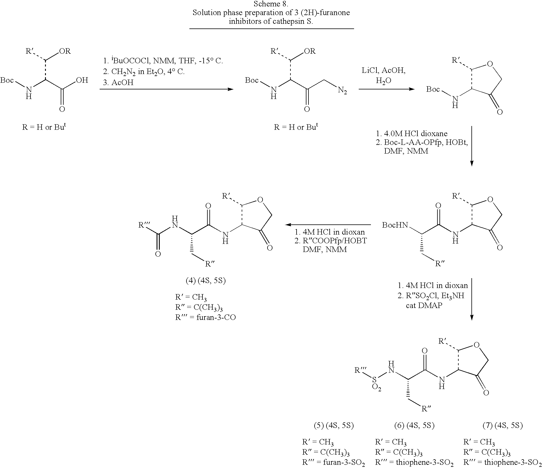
C1([R])C(NC(C(NC([R])=O)C[R])=O)C(=O)CO1.C1([R])C(NC(C([BocHN])C[R])=O)C(=O)CO1.C1([R])C(NC(C(N[SO2][R])C[R])=O)C(=O)CO1.[Boc]NC(C(O)=O)C([R])[OR].[Boc]NC(C(C[N2])=O)C([R])[OR].C1([R])C(N[Boc])C(=O)CO1
